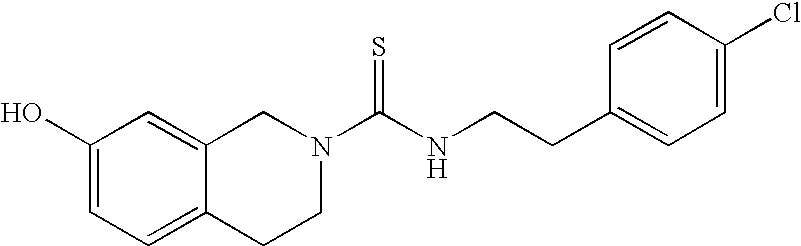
C1(O)=CC=C2C(=C1)CN(C(NCCC1=CC=C(Cl)C=C1)=S)CC2
